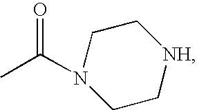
[NH]1CCN(C(C)=O)CC1
